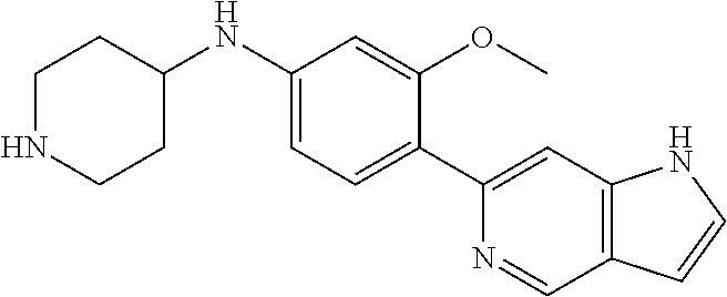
C1NCCC(NC2=CC=C(C3=CC4=C(C=N3)C=CN4)C(OC)=C2)C1
